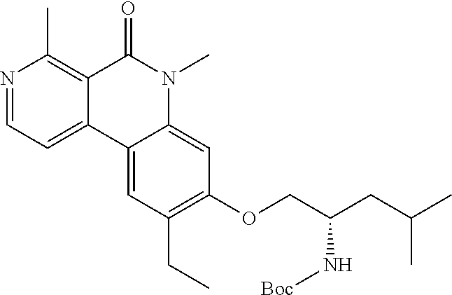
N1=CC=C2C(=C1C)C(=O)N(C)C1=CC(OCC(CC(C)C)N[Boc])=C(CC)C=C21
